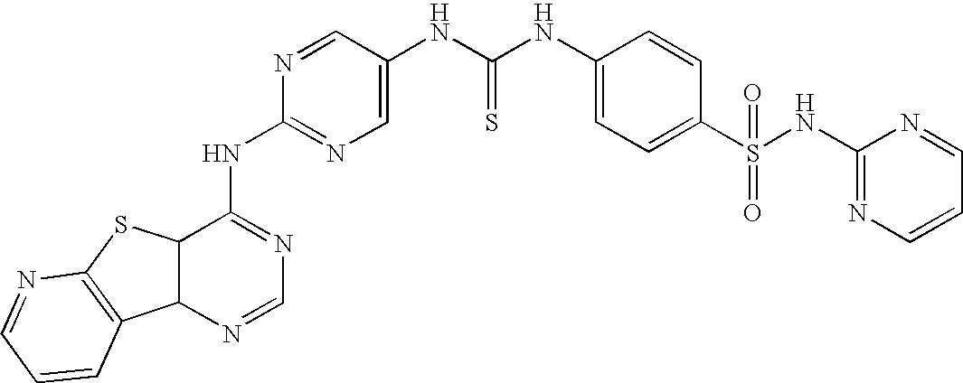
C12C(N=CN=C1NC1=NC=C(NC(NC3=CC=C(S(NC4=NC=CC=N4)(=O)=O)C=C3)=S)C=N1)C1=C(S2)N=CC=C1
